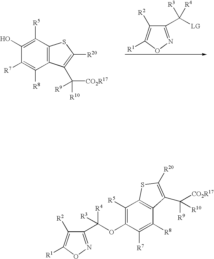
C1(O)=C([R5])C2=C(C([R8])=C1[R7])C(C([CO2R17])([R10])[R9])=C([R20])S2.C1(C([LG])([R4])[R3])=NOC([R1])=C1[R2].C1(C(OC2=C([R5])C3=C(C([R8])=C2[R7])C(C([R9])([CO2R17])[R10])=C([R20])S3)([R3])[R4])=NOC([R1])=C1[R2]
